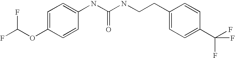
FC(OC1=CC=C(NC(NCCC2=CC=C(C(F)(F)F)C=C2)=O)C=C1)F
